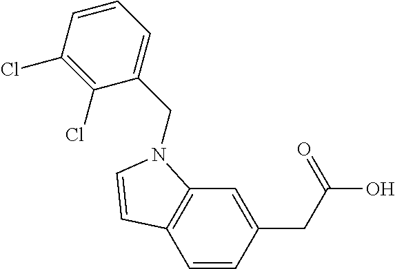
C1=CC(CC(O)=O)=CC2=C1C=CN2CC1=CC=CC(Cl)=C1Cl
